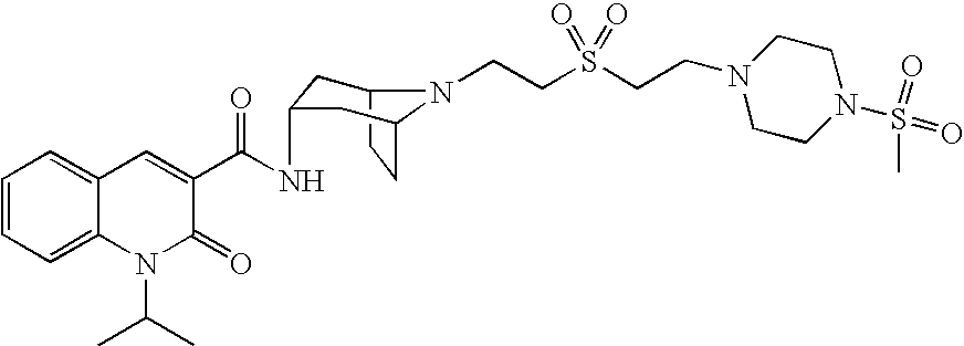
C1=CC=C2C(=C1)C=C(C(=O)NC1CC3N(CCS(CCN4CCN(S(C)(=O)=O)CC4)(=O)=O)C(CC3)C1)C(=O)N2C(C)C
